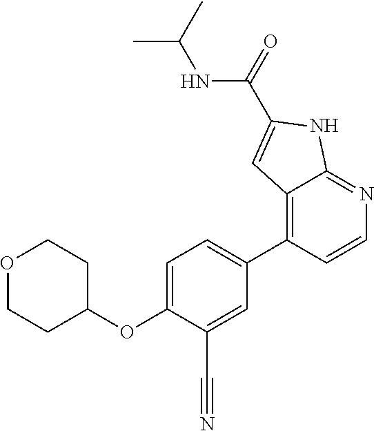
O1CCC(OC2=CC=C(C3=C4C(=NC=C3)NC(C(=O)NC(C)C)=C4)C=C2C#N)CC1
